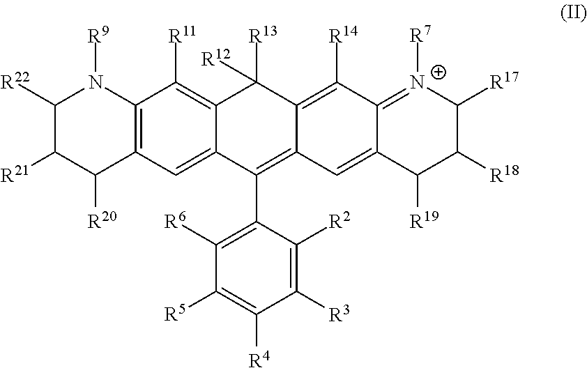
C1([R22])N([R9])C2=C(C([R20])C1[R21])C=C1C(=C2[R11])C([R13])([R12])C2=C([R14])C3=[N+]([R7])C([R17])C([R18])C([R19])C3=CC2=C1C1=C([R6])C([R5])=C([R4])C([R3])=C1[R2]
